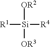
[R1][Si]([OR2])([R4])[OR3]
